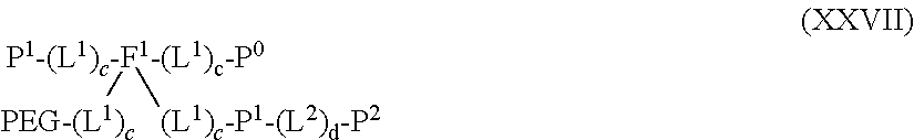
[P1-(L1)c-F1-(L1)c-P0]([(L1)c-P1-(L2)d-P2])[PEG-(L1)c]
